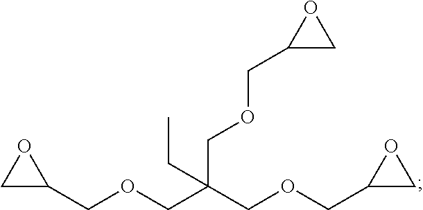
C1(COCC(COCC2CO2)(COCC2CO2)CC)CO1
